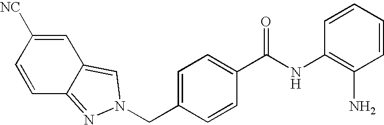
C(C1=CC=C(C(NC2=C(N)C=CC=C2)=O)C=C1)N1N=C2C=CC([NC])=CC2=C1
